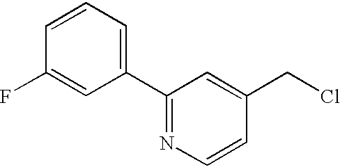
C1=CC(F)=CC(C2=NC=CC(CCl)=C2)=C1
